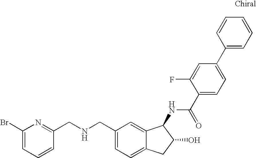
C1(CNCC2=NC(Br)=CC=C2)=CC=C2C(=C1)C(NC(C1=CC=C(C3=CC=CC=C3)C=C1F)=O)C(O)C2
